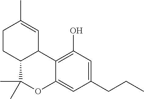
C12C(C)(C)OC3=CC(CCC)=CC(O)=C3C1C=C(C)CC2
